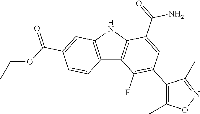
C12=C(NC3=C1C(F)=C(C1=C(C)ON=C1C)C=C3C(=O)N)C=C(C(OCC)=O)C=C2
